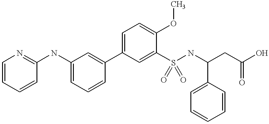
C1=C(NC2=NC=CC=C2)C=C(C2=CC=C(OC)C(S(NC(CC(O)=O)C3=CC=CC=C3)(=O)=O)=C2)C=C1
